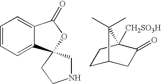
C1=CC=C2C(=C1)C(=O)OC21CCNC1.C1C2CC(=O)C([CH2SO3H])(C1)C2(C)C
